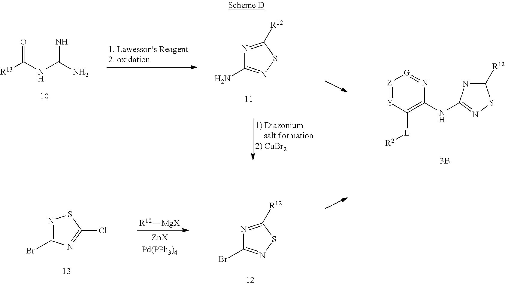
N1=C([R12])SN=C1N.[R13]C(NC(N)=N)=O.[Z]1=[Y]C([L][R2])=C(NC2=NSC([R12])=N2)N=[G]1.N1=C([R12])SN=C1Br.[R12][MgX].N1=C(Br)N=C(Cl)S1
